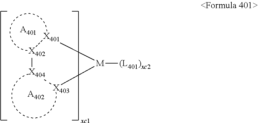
[X402]1[X401][M]([(L401)xc2])[X403][X404]1.[A401].[A402]
